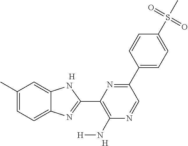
C1(C)=CC=C2C(=C1)NC(C1=C(N[H])N=CC(C3=CC=C(S(C)(=O)=O)C=C3)=N1)=N2.[H].[H]
